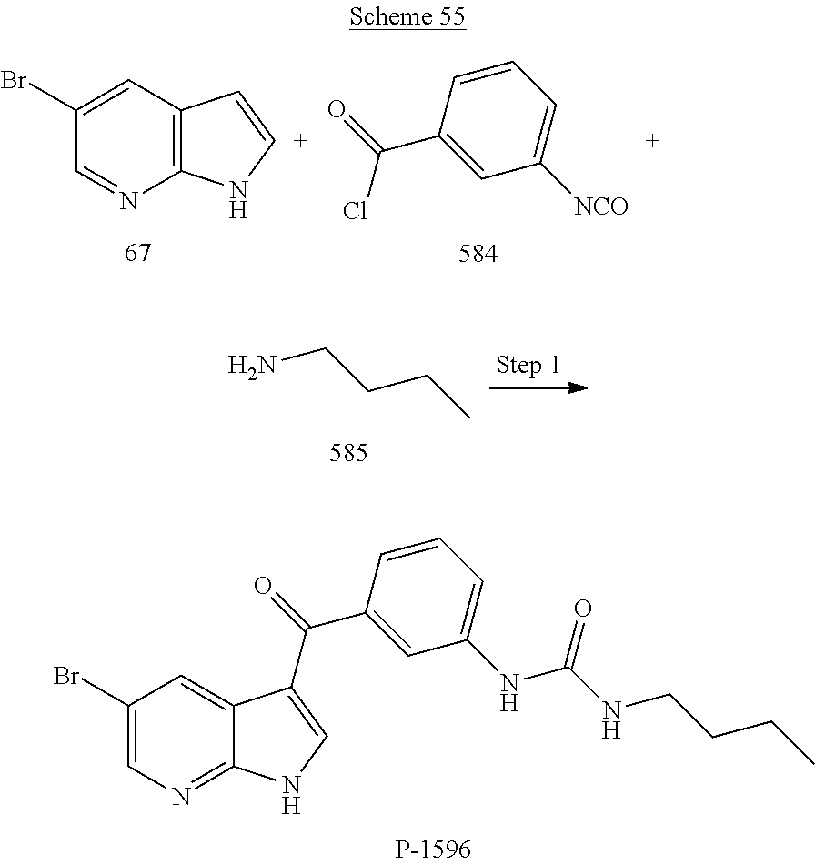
C12=C(C=C(Br)C=N1)C=[C+]N2.C1=CC(C(=O)Cl)=CC([NCO])=C1.NCCCC.C12=NC=C(Br)C=C1C(C(=O)C1=CC(NC(NCCCC)=O)=CC=C1)=CN2
